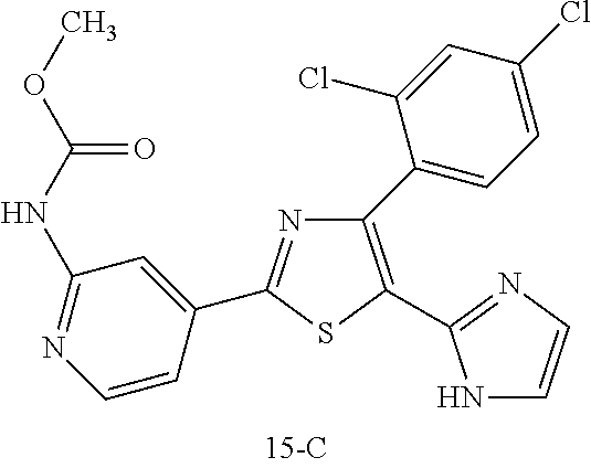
C1(C2=CC=C(Cl)C=C2Cl)=C(C2=NC=CN2)SC(C2=CC(NC(OC)=O)=NC=C2)=N1
